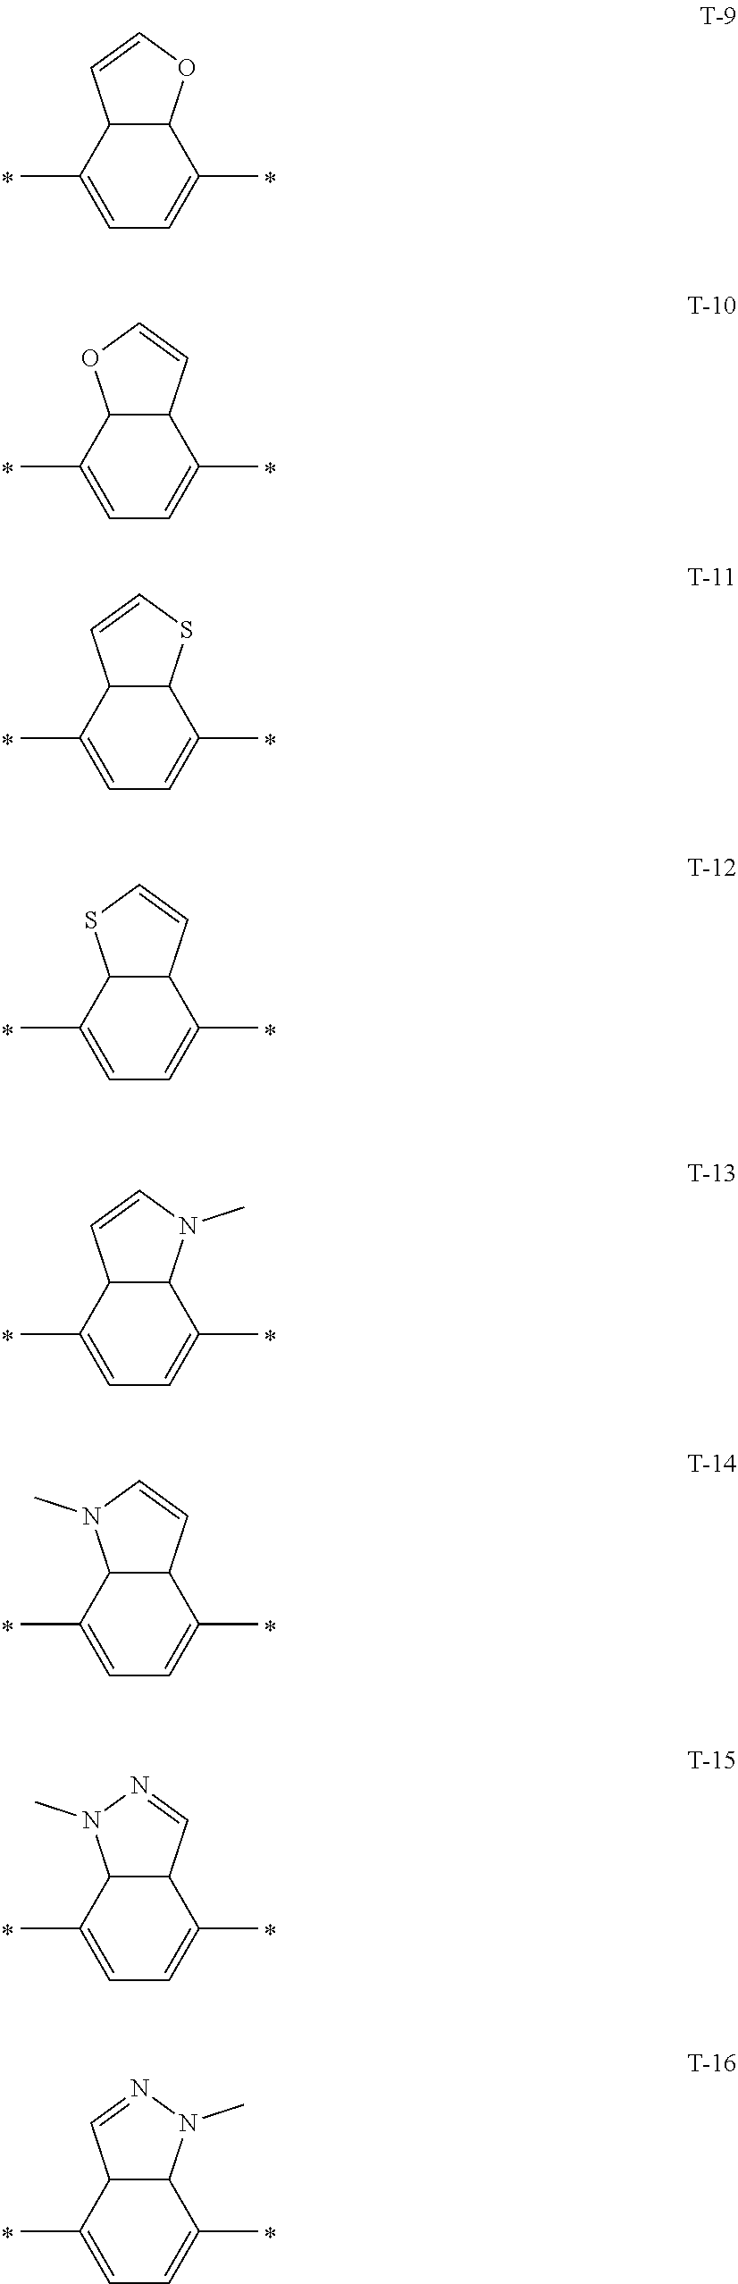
CC1=CC=C(C)C2C1C=CO2.CC1=CC=C(C)C2C1OC=C2.CC1=CC=C(C)C2C1C=CS2.CC1=CC=C(C)C2C1SC=C2.CC1=CC=C(C)C2C1C=CN2C.CC1=CC=C(C)C2C1N(C)C=C2.CC1=CC=C(C)C2C1N(C)N=C2.CC1=CC=C(C)C2C1C=NN2C
